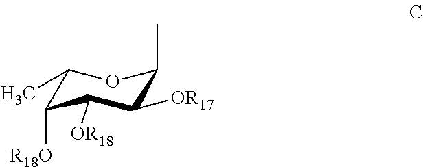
C1(C)C([OR17])C([OR18])C([R18O])C(C)O1
